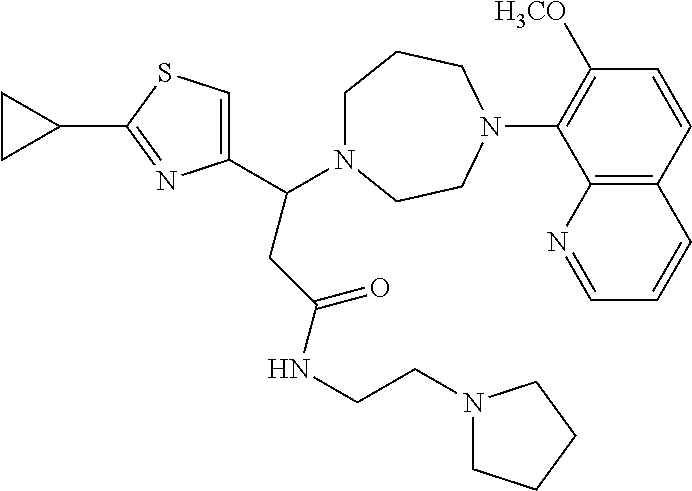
C1(C2=NC(C(N3CCCN(C4=C([H3CO])C=CC5=C4N=CC=C5)CC3)CC(NCCN3CCCC3)=O)=CS2)CC1
